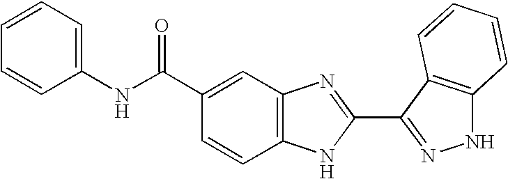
C12=C(C=C(C(NC3=CC=CC=C3)=O)C=C1)N=C(C1=NNC3=C1C=CC=C3)N2
